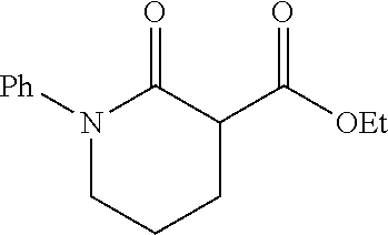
N1([Ph])CCCC(C([OEt])=O)C1=O
